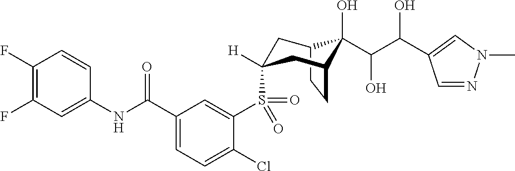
C12CCC(CC(S(C3=CC(C(NC4=CC(F)=C(F)C=C4)=O)=CC=C3Cl)(=O)=O)([H])C1)C2(O)C(C(O)C1=CN(C)N=C1)O
